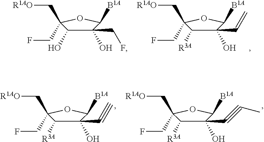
C1(O)(C=C)C([R3A])C(CF)(C[R1AO])OC1[B1A].C1(O)(CF)C(O)C(CF)(C[R1AO])OC1[B1A].C1(O)(C#C)C([R3A])C(CF)(C[R1AO])OC1[B1A].C1(O)(C#CC)C([R3A])C(CF)(C[R1AO])OC1[B1A]
